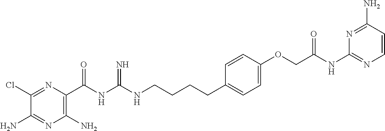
C1(Cl)=NC(C(NC(NCCCCC2=CC=C(OCC(NC3=NC=CC(N)=N3)=O)C=C2)=N)=O)=C(N)N=C1N
